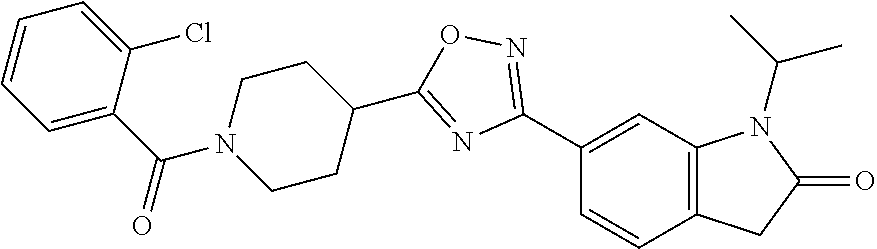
C1(C2=NOC(C3CCN(C(C4=CC=CC=C4Cl)=O)CC3)=N2)=CC2=C(C=C1)CC(=O)N2C(C)C
